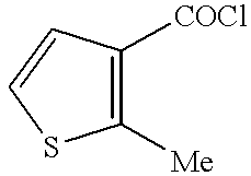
C1([COCl])=C([Me])SC=C1
